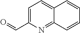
C1=C(C=O)N=C2C(=C1)C=CC=C2
